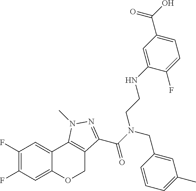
C1(F)=C(F)C=C2C(=C1)C1=C(CO2)C(C(N(CC2=CC(C)=CC=C2)CCNC2=CC(C(O)=O)=CC=C2F)=O)=NN1C
